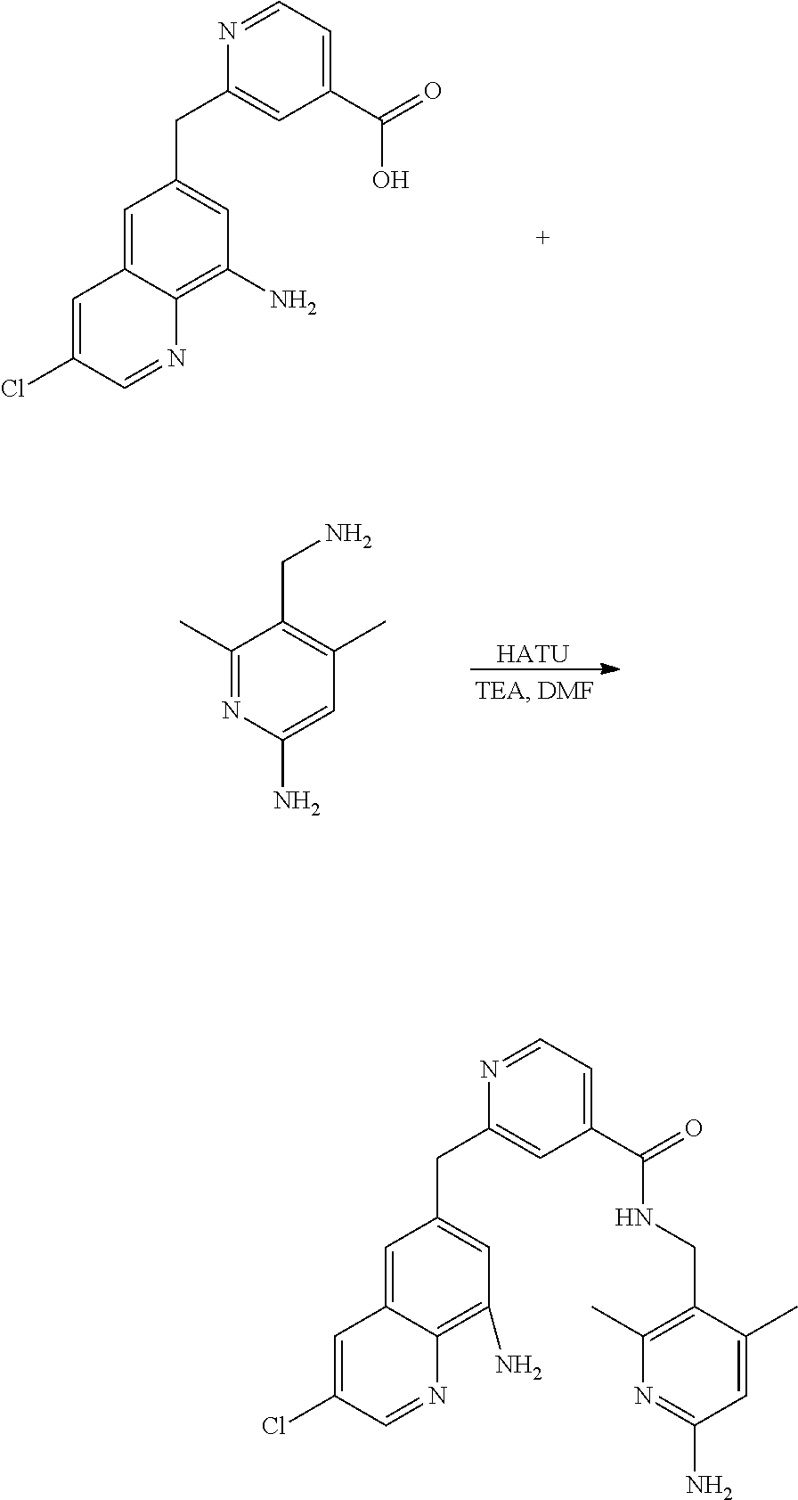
C1(C(=O)O)=CC=NC(CC2=CC(N)=C3C(=C2)C=C(Cl)C=N3)=C1.[HATU].C1(C)=NC(N)=CC(C)=C1CN.C1(C(=O)NCC2=C(C)N=C(N)C=C2C)=CC=NC(CC2=CC(N)=C3C(=C2)C=C(Cl)C=N3)=C1
